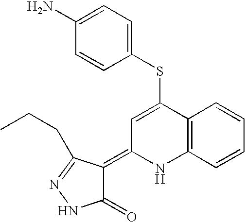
S(C1=CC(=C2C(=O)NN=C2CCC)NC2=C1C=CC=C2)C1=CC=C(N)C=C1
